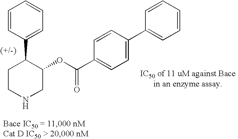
C1=CC(C2CCNCC2OC(C2=CC=C(C3=CC=CC=C3)C=C2)=O)=CC=C1
